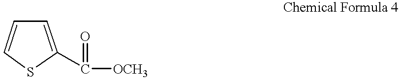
C1=C(C([OCH3])=O)SC=C1
